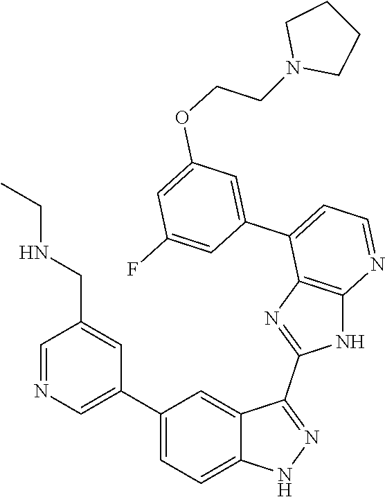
C1=NC=C(C2=CC=C3C(=C2)C(C2=NC4=C(N2)N=CC=C4C2=CC(OCCN4CCCC4)=CC(F)=C2)=NN3)C=C1CNCC
